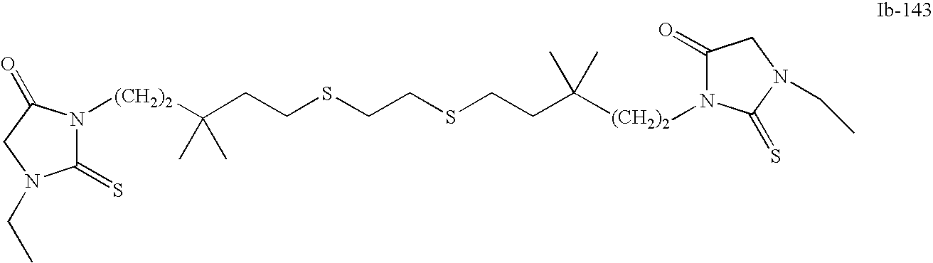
C1(=S)N(CC)CC(=O)N1[(CH2)2]C(CCSCCSCCC(C)(C)[(CH2)2]N1C(=O)CN(CC)C1=S)(C)C
